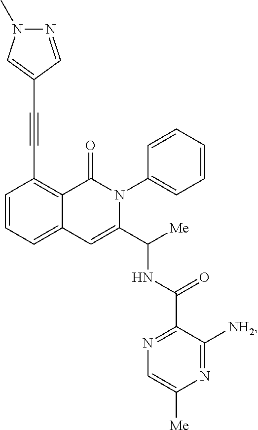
C1=CC=C2C(=C1C#CC1=CN(C)N=C1)C(=O)N(C1=CC=CC=C1)C(C([Me])NC(C1=NC=C([Me])N=C1[NH2])=O)=C2
